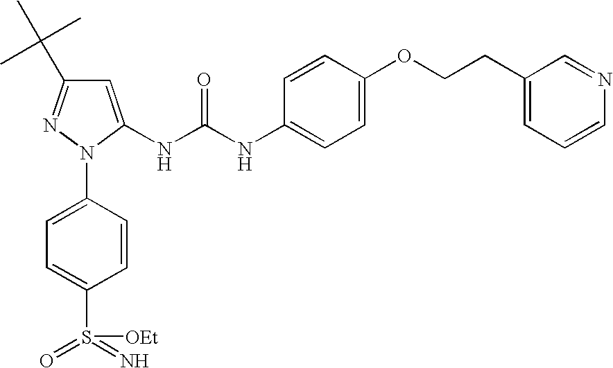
C1=C(NC(NC2=CC=C(OCCC3=CC=CN=C3)C=C2)=O)N(C2=CC=C(S(=N)(=O)[OEt])C=C2)N=C1C(C)(C)C
